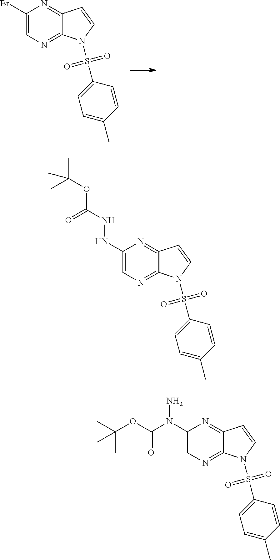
C1(Br)=CN=C2C(=N1)C=CN2S(C1=CC=C(C)C=C1)(=O)=O.C1(NNC(OC(C)(C)C)=O)=CN=C2C(=N1)C=CN2S(C1=CC=C(C)C=C1)(=O)=O.C1(N(C(OC(C)(C)C)=O)N)=CN=C2C(=N1)C=CN2S(C1=CC=C(C)C=C1)(=O)=O
